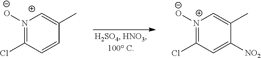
N1([O-])=C(Cl)C=CC(C)=C1.[N+]1([O-])=C(Cl)C=C([NO2])C(C)=C1
